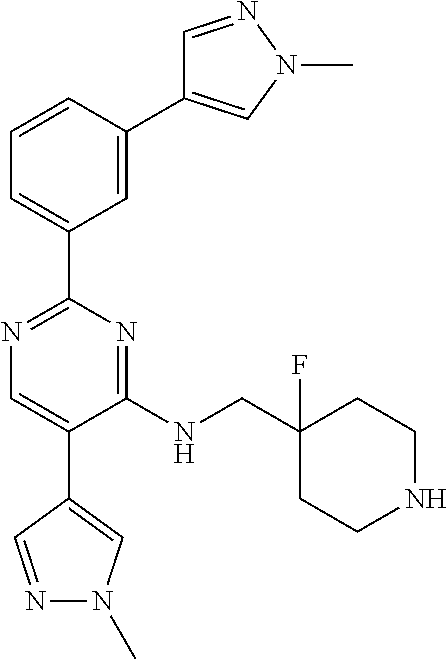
N1=C(C2=CC=CC(C3=CN(C)N=C3)=C2)N=C(NCC2(F)CCNCC2)C(C2=CN(C)N=C2)=C1
